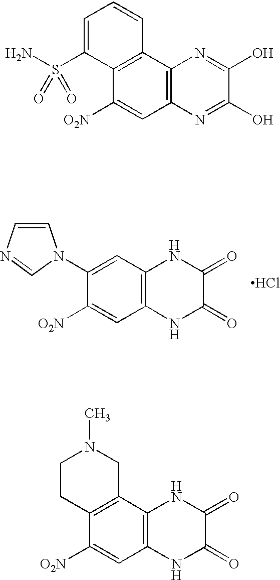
C1(N2C=CN=C2)=CC2=C(C=C1[O2N])NC(=O)C(=O)N2.Cl.C1=C(S(N)(=O)=O)C2=C(C=C1)C1=C(C=C2[O2N])N=C(O)C(O)=N1.C1CC2=C(CN1C)C1=C(C=C2[O2N])NC(=O)C(=O)N1
